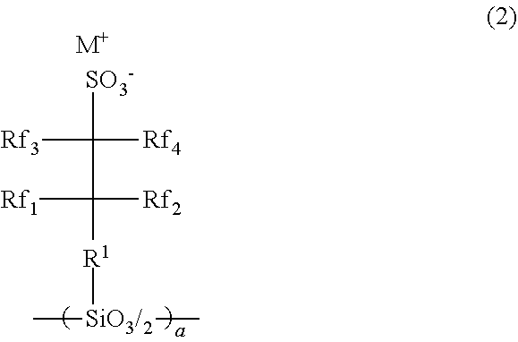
[SO3-]C(C([R1][SiO3/2](C)C)([Rf2])[Rf1])([Rf4])[Rf3].[M+]
